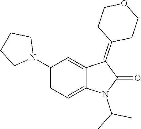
N1(C2=CC=C3C(=C2)C(=C2CCOCC2)C(=O)N3C(C)C)CCCC1
